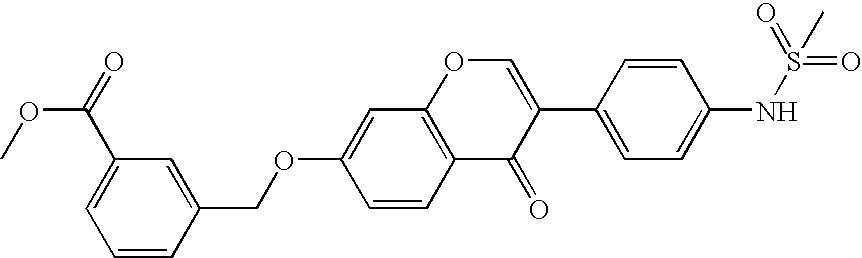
COC(=O)C1=CC=CC(COC2=CC3=C(C=C2)C(=O)C(C2=CC=C(NS(=O)(C)=O)C=C2)=CO3)=C1
